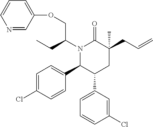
N1(C(CC)COC2=CC=CN=C2)C(C2=CC=C(Cl)C=C2)C(C2=CC=CC(Cl)=C2)CC(CC=C)(C)C1=O
